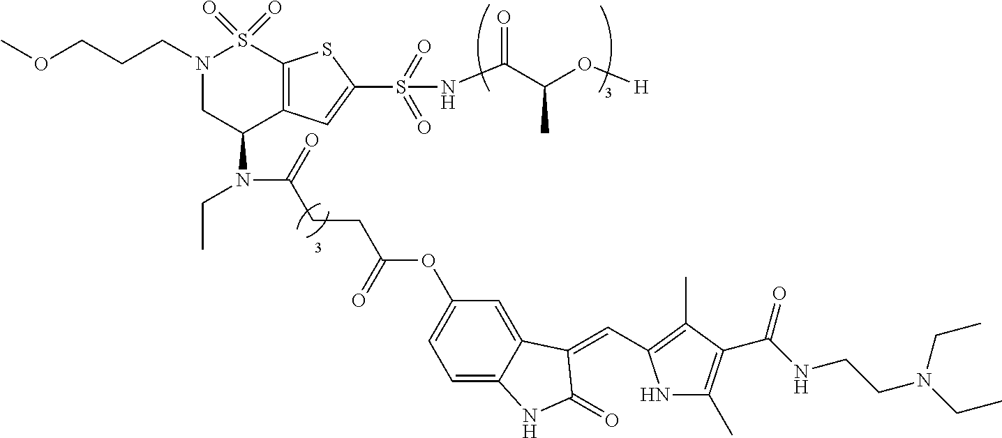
N1(CCCOC)CC(N(CC)C(CCC(OC2=CC=C3C(=C2)C(=CC2=C(C)C(C(NCCN(CC)CC)=O)=C(C)N2)C(=O)N3)=O)=O)C2=C(S1(=O)=O)SC(S(=O)(=O)NC(C(C)O[H])=O)=C2
